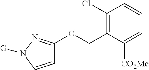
C1=CN([G])N=C1OCC1=C(Cl)C=CC=C1[CO2Me]
